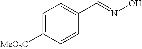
C1=C([MeO2C])C=CC(C=NO)=C1
